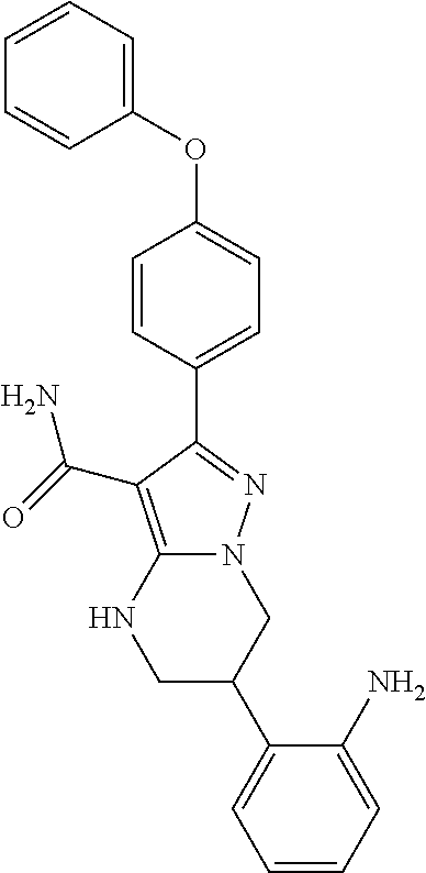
C1C(C2=CC=CC=C2N)CN2C(=C(C(=O)N)C(C3=CC=C(OC4=CC=CC=C4)C=C3)=N2)N1
